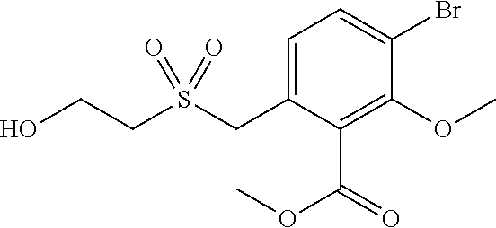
C1=C(CS(=O)(=O)CCO)C(C(=O)OC)=C(OC)C(Br)=C1
